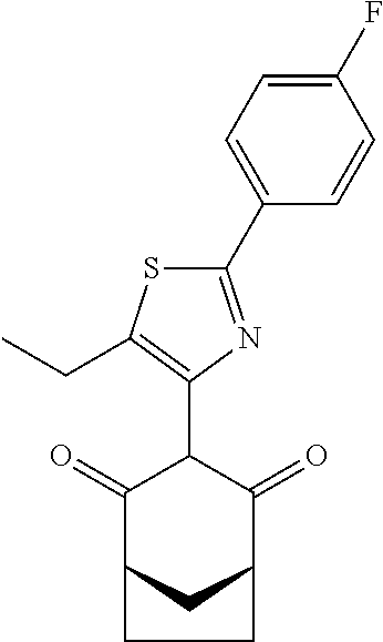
C1(=O)C2CC(C(=O)C1C1=C(CC)SC(C3=CC=C(F)C=C3)=N1)CC2
